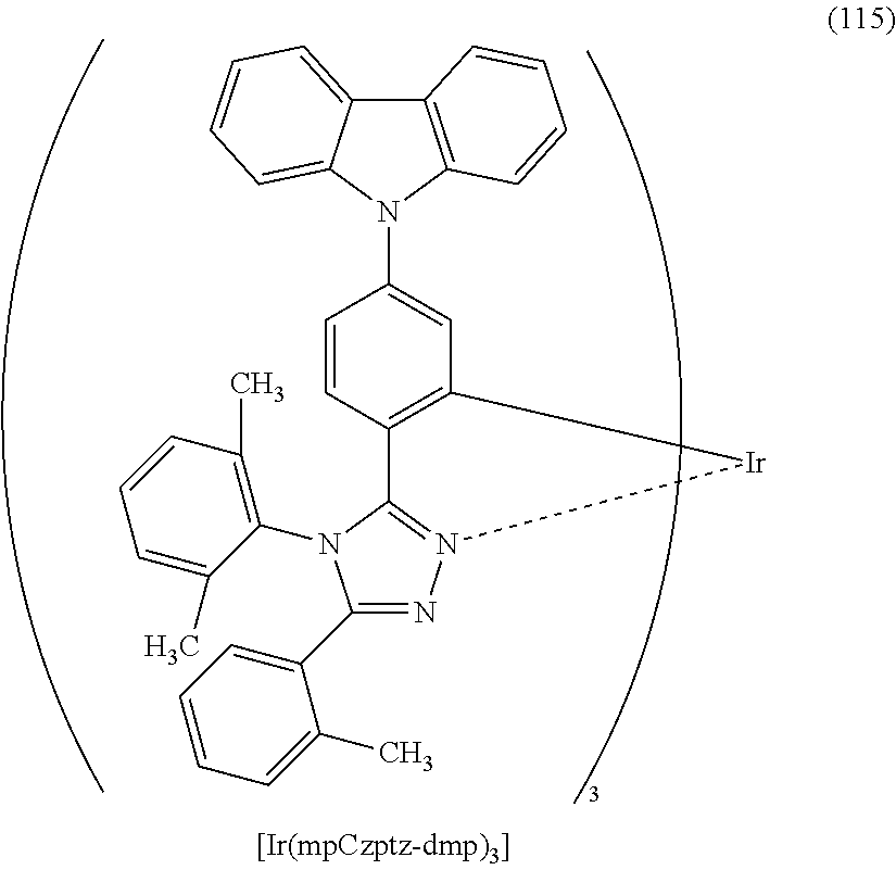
C12=C(N(C3=CC4=C(C=C3)C3=N(N=C(C5=CC=CC=C5C)N3C3=C(C)C=CC=C3C)[Ir]4)C3=CC=CC=C13)C=CC=C2
